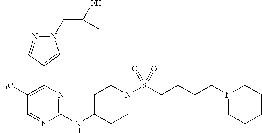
N1(CC(O)(C)C)N=CC(C2=C([F3C])C=NC(NC3CCN(S(=O)(=O)CCCCN4CCCCC4)CC3)=N2)=C1
